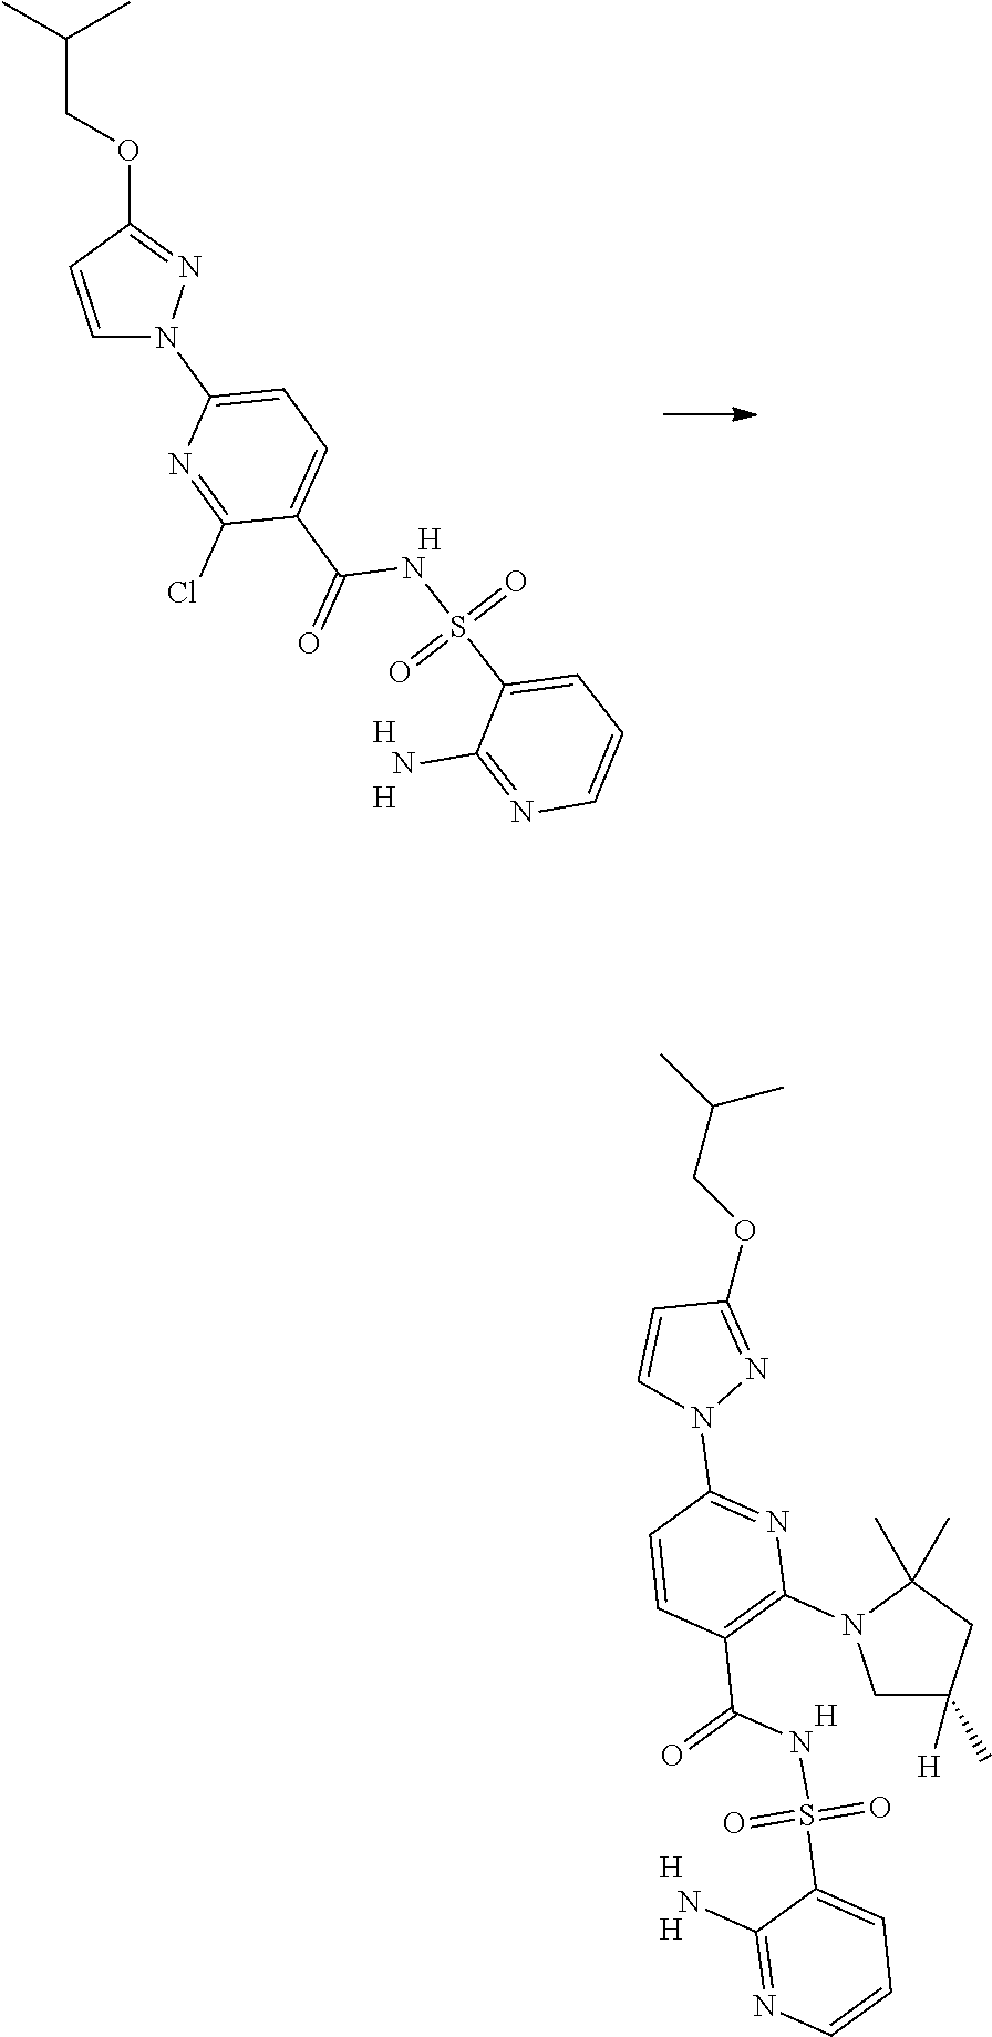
C1=CC(OCC(C)C)=NN1C1=CC=C(C(=O)NS(C2=CC=CN=C2N)(=O)=O)C(Cl)=N1.[H].[H].[H].O=S(C1=CC=CN=C1N)(=O)NC(C1=C(N2CC(C)([H])CC2(C)C)N=C(N2N=C(OCC(C)C)C=C2)C=C1)=O.[H].[H].[H]
